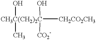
[CH3C(CH2)2C](O)([CO2-])([CH2CO2CH3])(O)C
